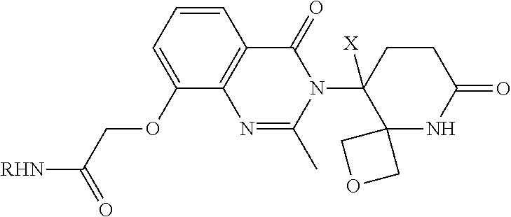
C1=CC=C(OCC([RHN])=O)C2=C1C(=O)N(C1([X])C3(NC(=O)CC1)COC3)C(C)=N2
